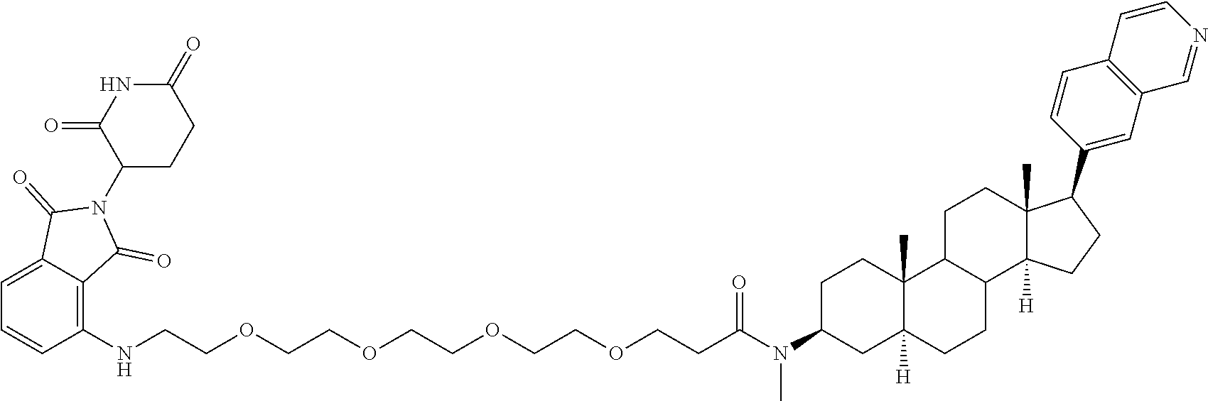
C1=C2C(=C(NCCOCCOCCOCCOCCC(N(C3CC4([H])C(C)(CC3)C3C(CC4)C4([H])C(C)(CC3)C(C3=CC5=C(C=C3)C=CN=C5)CC4)C)=O)C=C1)C(=O)N(C1CCC(=O)NC1=O)C2=O
